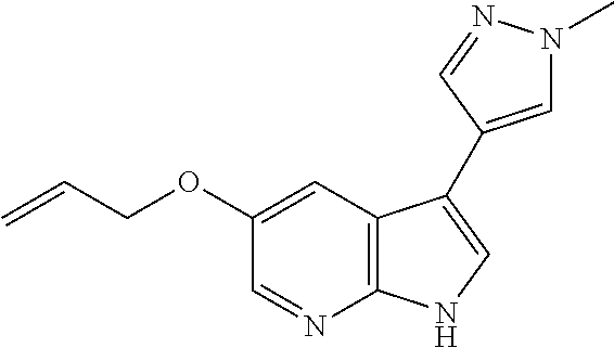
C1=NC2=C(C=C1OCC=C)C(C1=CN(C)N=C1)=CN2
